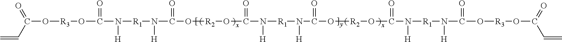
C(O[R3]OC(=O)N([H])[R1]N([H])C(=O)O[R2]OC(=O)N([H])[R1]N([H])C(=O)O[R2]OC(=O)N([H])[R1]N(C(=O)O[R3]OC(C=C)=O)[H])(C=C)=O
